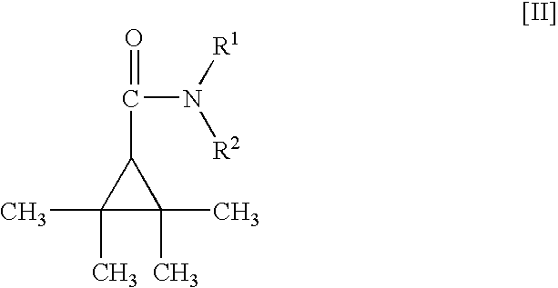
C1(C)(C)C(C)(C)C1C(=O)N([R2])[R1]
